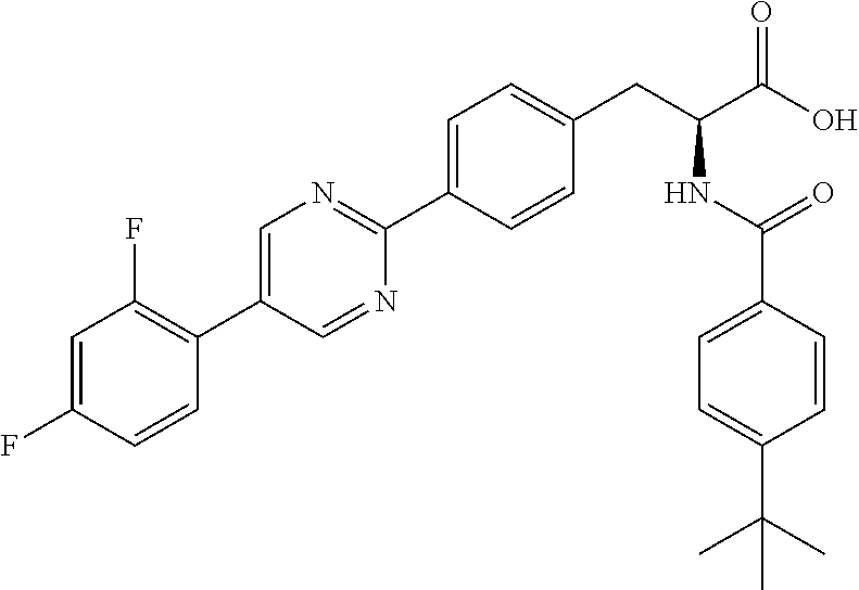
FC1=CC(F)=C(C2=CN=C(C3=CC=C(CC(NC(=O)C4=CC=C(C(C)(C)C)C=C4)C(O)=O)C=C3)N=C2)C=C1
